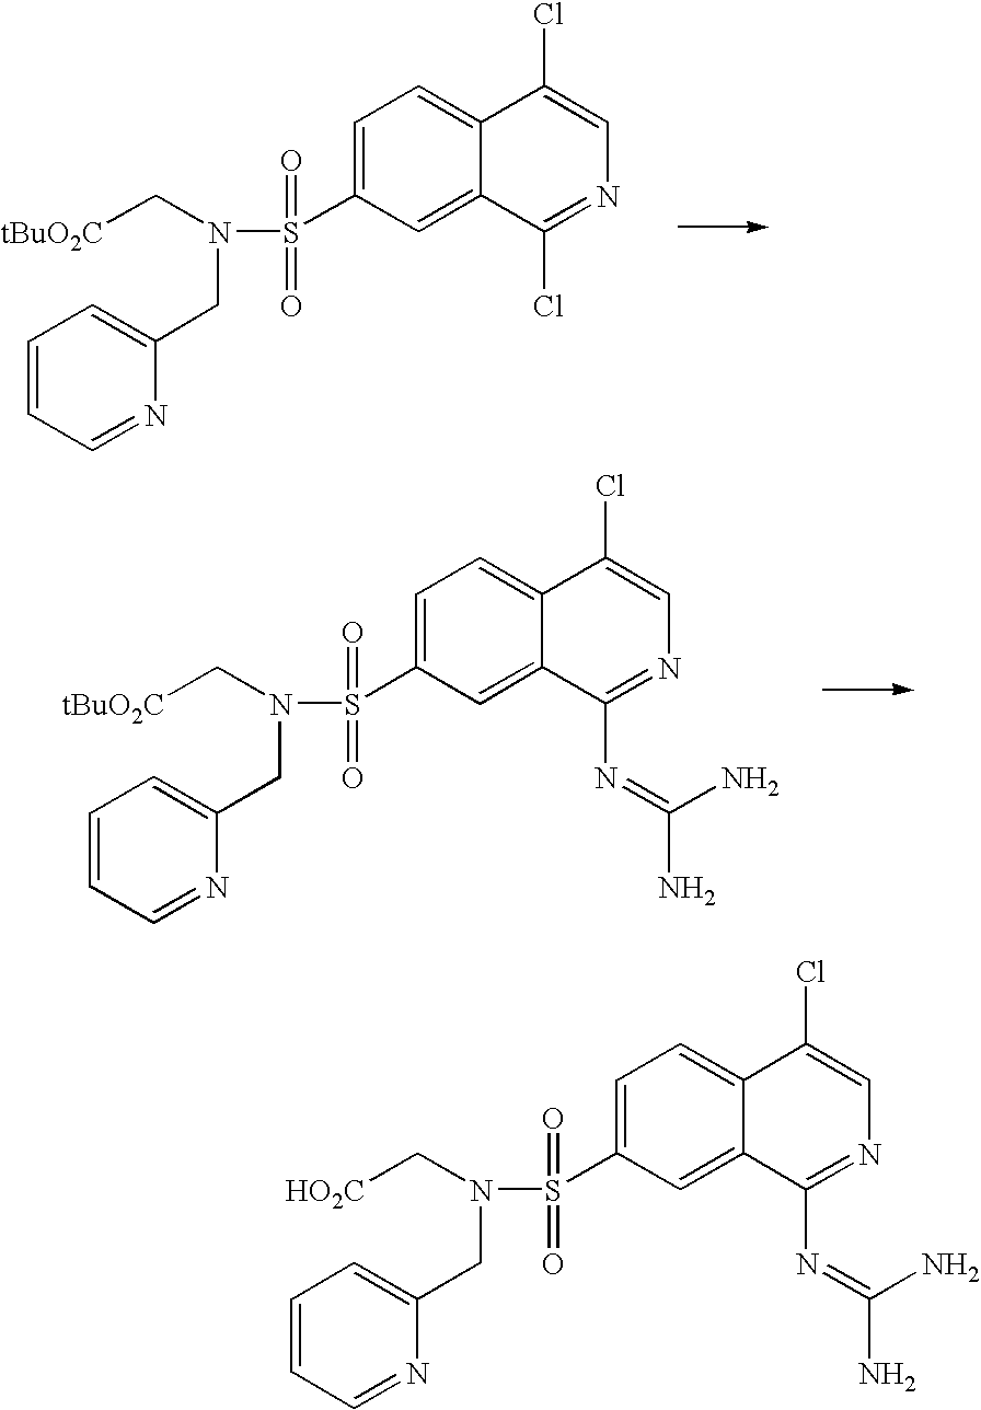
C([tBuO2C])N(S(C1=CC=C2C(=C1)C(Cl)=NC=C2Cl)(=O)=O)CC1=CC=CC=N1.C([tBuO2C])N(S(C1=CC=C2C(=C1)C(N=C(N)N)=NC=C2Cl)(=O)=O)CC1=CC=CC=N1.C([HO2C])N(S(C1=CC=C2C(=C1)C(N=C(N)N)=NC=C2Cl)(=O)=O)CC1=CC=CC=N1
